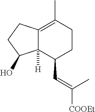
C12=C(C)CCC(C=C(C)[COOEt])C1([H])C(O)CC2
